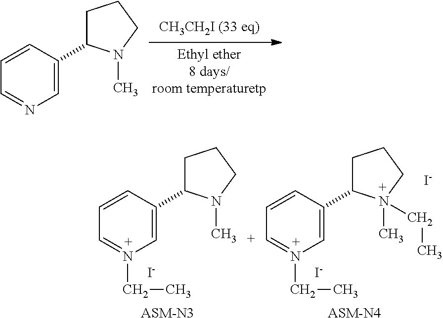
C1=CC=NC=C1C1CCCN1C.C1=CC=N(CC)C=C1C1CCCN1C.[I-].[ASM-N3].C1=CC=N(CC)C=C1C1CCCN1(C)CC.[I-].[I-].[ASM-N4]
